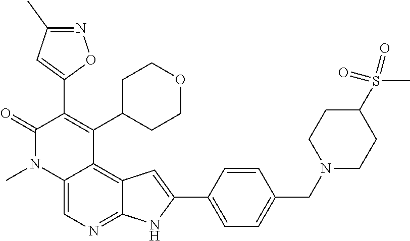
C12=CN=C3C(=C1C(C1CCOCC1)=C(C1=CC(C)=NO1)C(=O)N2C)C=C(C1=CC=C(CN2CCC(S(C)(=O)=O)CC2)C=C1)N3
